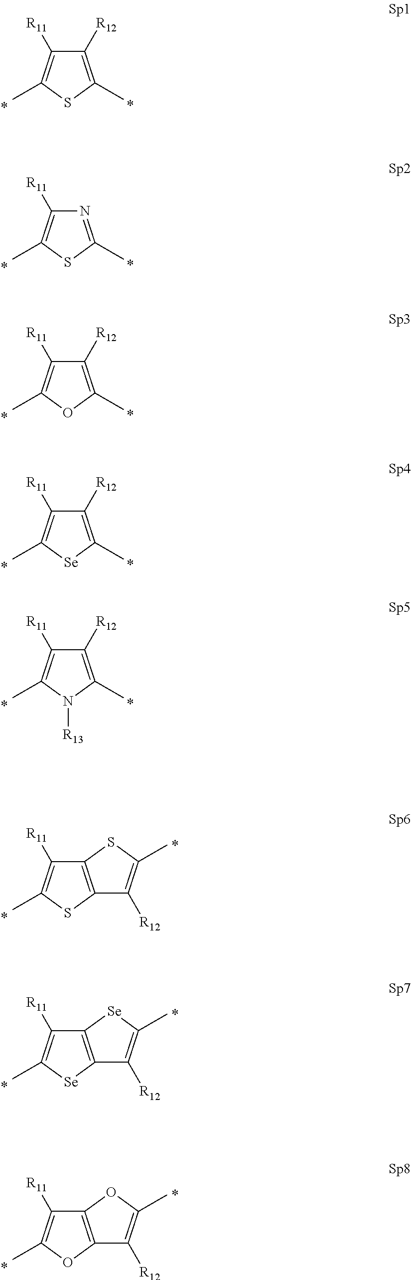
C1([R12])=C(C)SC(C)=C1[R11].N1=C(C)SC(C)=C1[R11].C1([R12])=C(C)OC(C)=C1[R11].C1([R12])=C(C)[Se]C(C)=C1[R11].C1([R12])=C(C)N([R13])C(C)=C1[R11].C12=C(SC(C)=C1[R11])C([R12])=C(C)S2.C12=C([Se]C(C)=C1[R11])C([R12])=C(C)[Se]2.C12=C(OC(C)=C1[R11])C([R12])=C(C)O2
